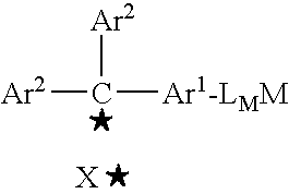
[Ar2]C([Ar1-LMM])[Ar2].[X]
